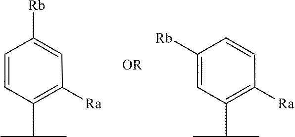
C1(C(C)C)=C([Ra])C=C([Rb])C=C1.C1(C(C)C)=C([Ra])C=CC([Rb])=C1
